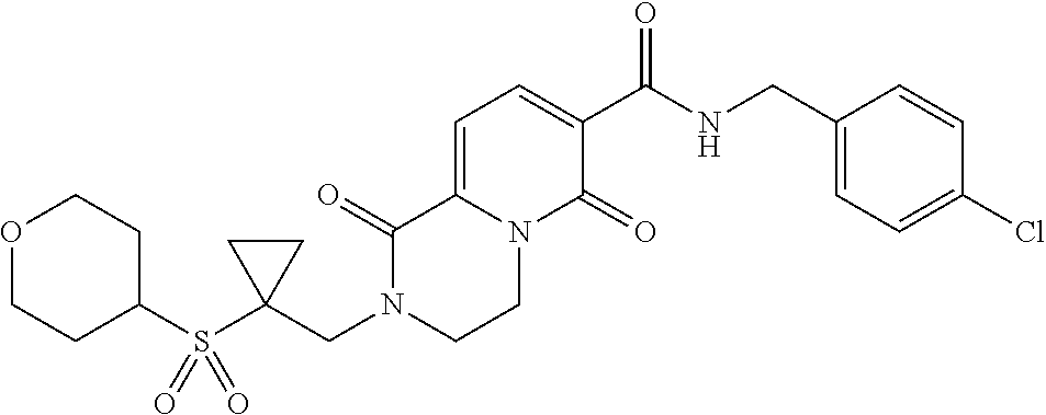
C1=C2N(C(=O)C(C(NCC3=CC=C(Cl)C=C3)=O)=C1)CCN(CC1(S(C3CCOCC3)(=O)=O)CC1)C2=O
